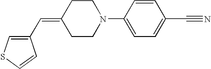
C1(C=C2CCN(C3=CC=C(C#N)C=C3)CC2)=CSC=C1
